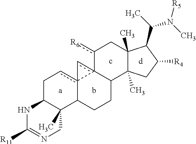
C1C2C(C)(C3c4(c1)-c1(c-4)C(CC3)C3(C)C(C)(Cc-1[R6])C(C(N(C)[R5])C)C([R4])C3)CN=C([R11])N2
